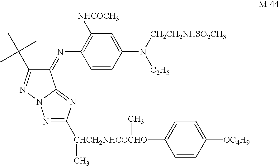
C1(=NC2=C([NHCOCH3])C=C(N([C2H5])[CH2CH2NHSO2CH3])C=C2)C(C(C)(C)C)=NN2C1=NC([CHCH2NHCOCHO](C)(C)C1=CC=C([OC4H9])C=C1)=N2
